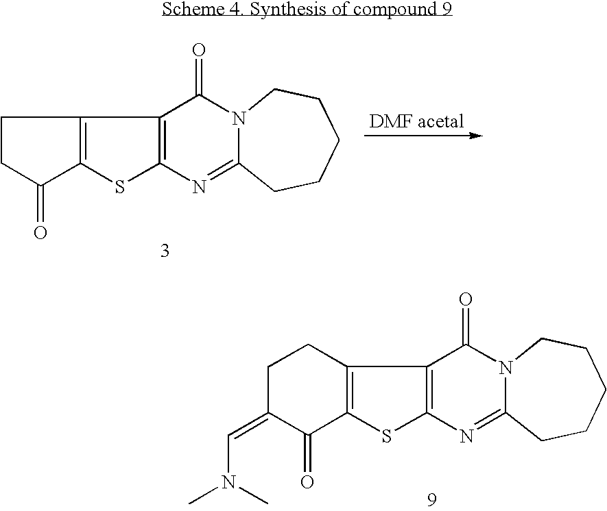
C1CC(=O)C2=C1C1=C(S2)N=C2N(C1=O)CCCCC2.[DMF acetal].C1C(=CN(C)C)C(=O)C2=C(C1)C1=C(S2)N=C2N(C1=O)CCCCC2
